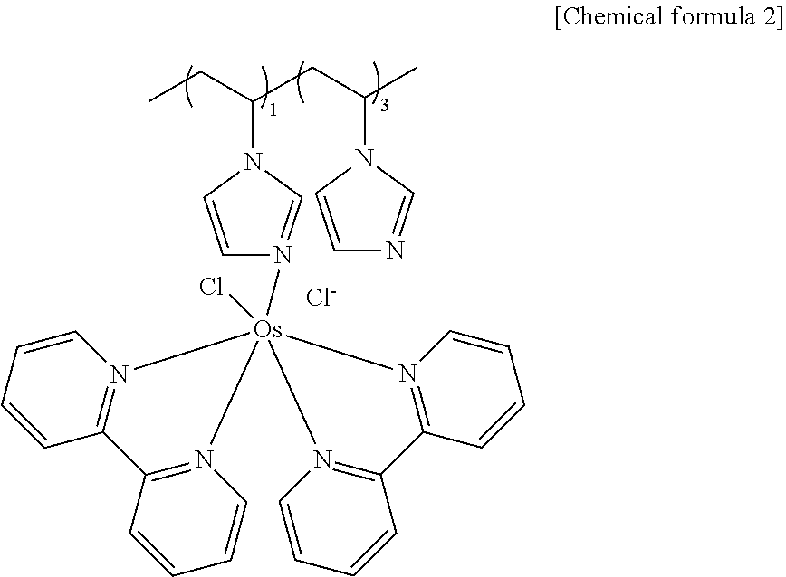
CCC(N1C=CN([Os]23(Cl)(N4=C(C=CC=C4)C4=N2C=CC=C4)N2=C(C=CC=C2)C2=N3C=CC=C2)=C1)CC(C)N1C=CN=C1.[Cl-]
